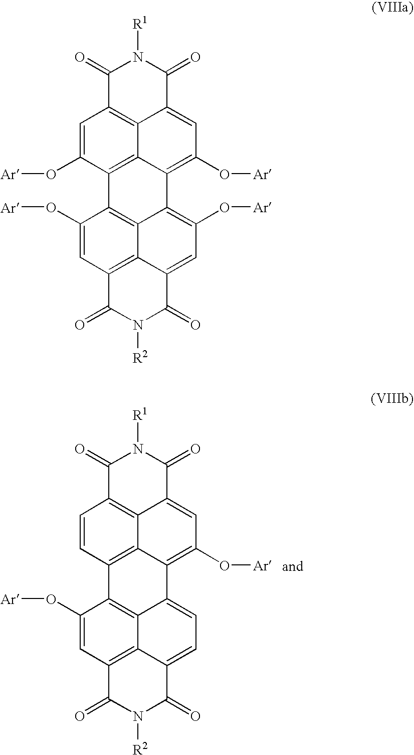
C1(=O)C2=C3C(=CC(O[Ar])=C4C3=C(C=C2)C2=C3C4=CC=C4C3=C(C=C2O[Ar])C(=O)N([R2])C4=O)C(=O)N1[R1].C1(=O)C2=C3C(=CC(O[Ar])=C4C3=C(C(O[Ar])=C2)C2=C3C4=C(O[Ar])C=C4C3=C(C=C2O[Ar])C(=O)N([R2])C4=O)C(=O)N1[R1]
